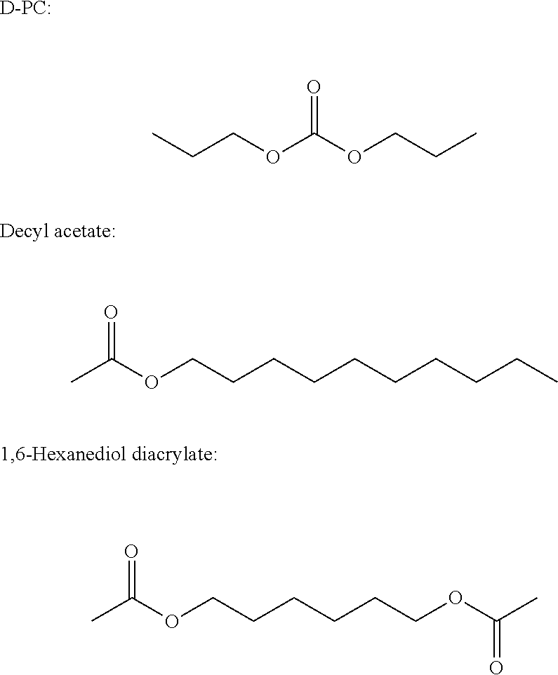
C(COC(OCCC)=O)C.O(CCCCCCCCCC)C(C)=O.O(CCCCCCOC(C)=O)C(C)=O.[D-PC:]
